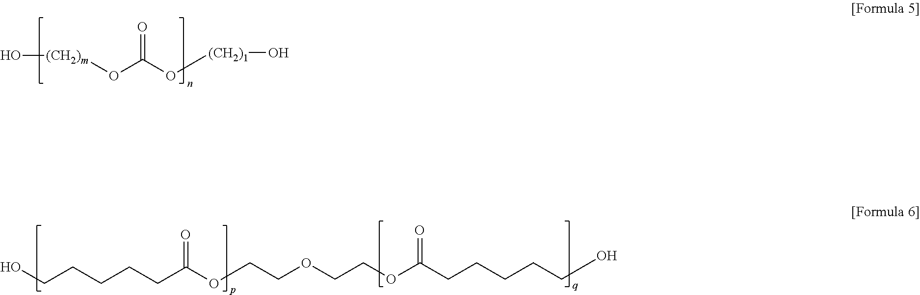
O[(CH2)m]OC(O[(CH2)1]O)=O.OCCCCCC(OCCOCCOC(CCCCCO)=O)=O
